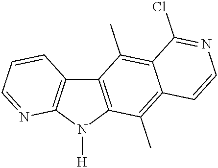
C12=C(N([H])C3=C1C=CC=N3)C(C)=C1C(=C2C)C(Cl)=NC=C1
